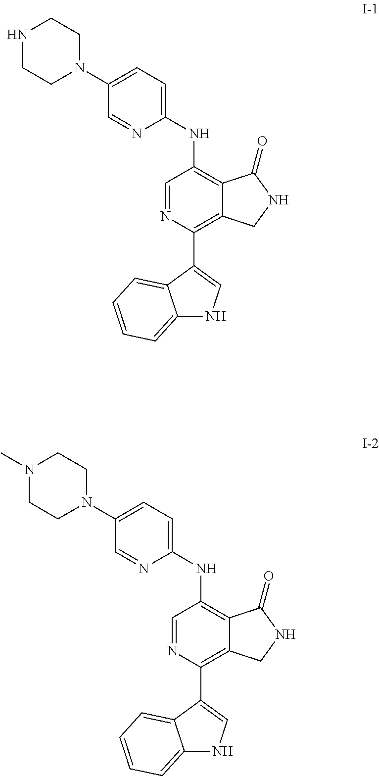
C1=NC(C2=CNC3=CC=CC=C23)=C2C(=C1NC1=CC=C(N3CCNCC3)C=N1)C(=O)NC2.C1=NC(C2=CNC3=CC=CC=C23)=C2C(=C1NC1=CC=C(N3CCN(C)CC3)C=N1)C(=O)NC2
